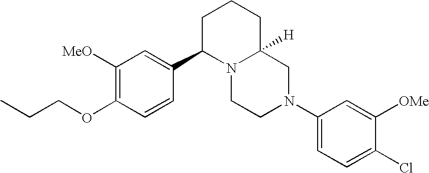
C1([MeO])=C(OCCC)C=CC(C2N3C([H])(CCC2)CN(C2=CC=C(Cl)C([OMe])=C2)CC3)=C1
